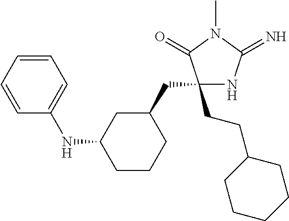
C1(CC2CC(NC3=CC=CC=C3)CCC2)(CCC2CCCCC2)NC(=N)N(C)C1=O
